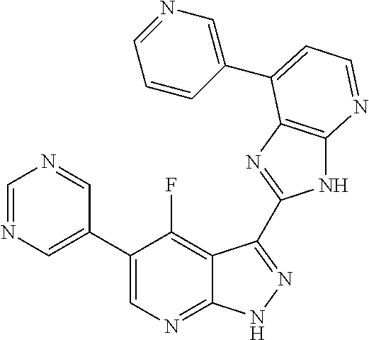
C1=NC=C(C2=CN=C3C(=C2F)C(C2=NC4=C(N2)N=CC=C4C2=CN=CC=C2)=NN3)C=N1
